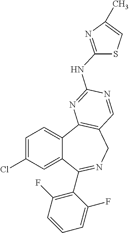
C1=C(Cl)C=C2C(=C1)C1=C(CN=C2C2=C(F)C=CC=C2F)C=NC(NC2=NC(C)=CS2)=N1
